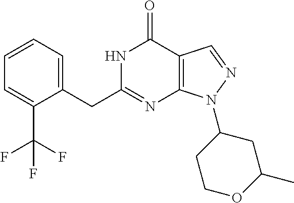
N1C(CC2=CC=CC=C2C(F)(F)F)=NC2=C(C1=O)C=NN2C1CCOC(C)C1
